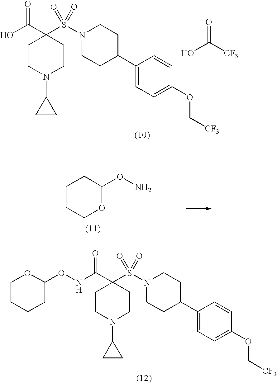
C1CN(C2CC2)CCC1(S(N1CCC(C2=CC=C(OC[CF3])C=C2)CC1)(=O)=O)C(O)=O.OC([CF3])=O.C1CCOC(ON)C1.C1CN(C2CC2)CCC1(S(N1CCC(C2=CC=C(OC[CF3])C=C2)CC1)(=O)=O)C(NOC1OCCCC1)=O
